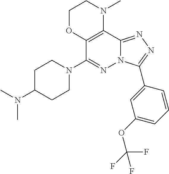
C1OC2=C(N(C)C1)C1=NN=C(C3=CC(OC(F)(F)F)=CC=C3)N1N=C2N1CCC(N(C)C)CC1
